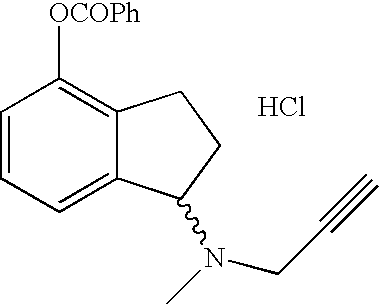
Cl.C1=C2C(=C([OCOPh])C=C1)CCC2N(C)CC#C
